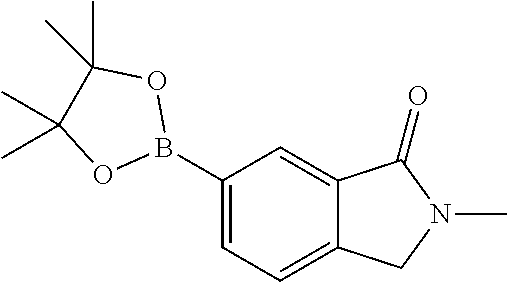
C1(B2OC(C)(C)C(C)(C)O2)=CC=C2C(=C1)C(=O)N(C)C2
